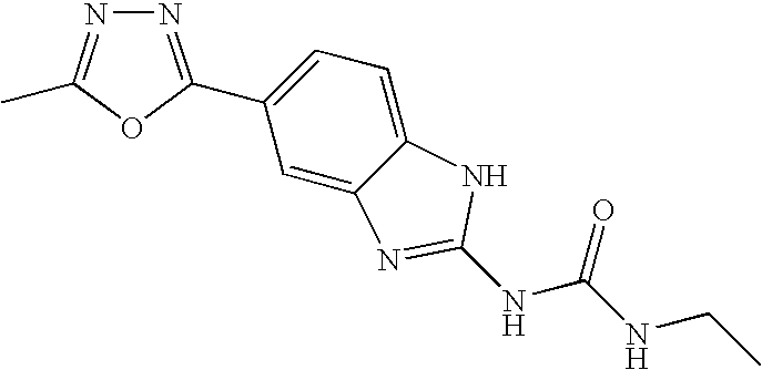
C1=C2C(=CC=C1C1=NN=C(C)O1)NC(NC(NCC)=O)=N2
